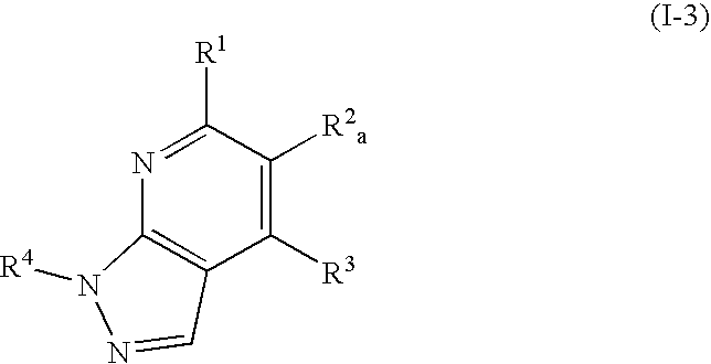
N1=C([R1])C([R2a])=C([R3])C2=C1N([R4])N=C2
